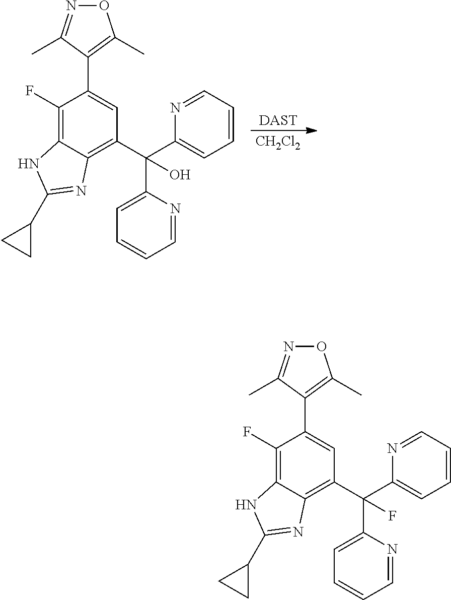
[CH2Cl2].[DAST].C1(F)=C2C(=C(C(C3=CC=CC=N3)(C3=CC=CC=N3)O)C=C1C1=C(C)ON=C1C)N=C(C1CC1)N2.C1(F)=C2C(=C(C(C3=CC=CC=N3)(C3=CC=CC=N3)F)C=C1C1=C(C)ON=C1C)N=C(C1CC1)N2
